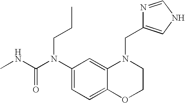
C1(N(C(NC)=O)CCC)=CC=C2C(=C1)N(CC1=CNC=N1)CCO2
